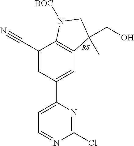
[RS].C1(C2=CC3=C(C(C#N)=C2)N([BOC])CC3(CO)C)=CC=NC(Cl)=N1
